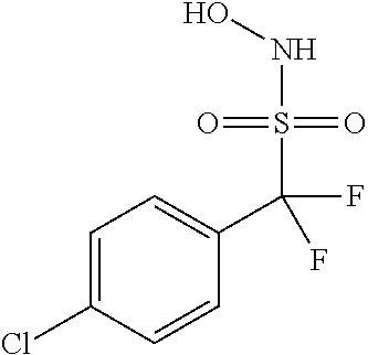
C1=C(Cl)C=CC(C(S(NO)(=O)=O)(F)F)=C1
